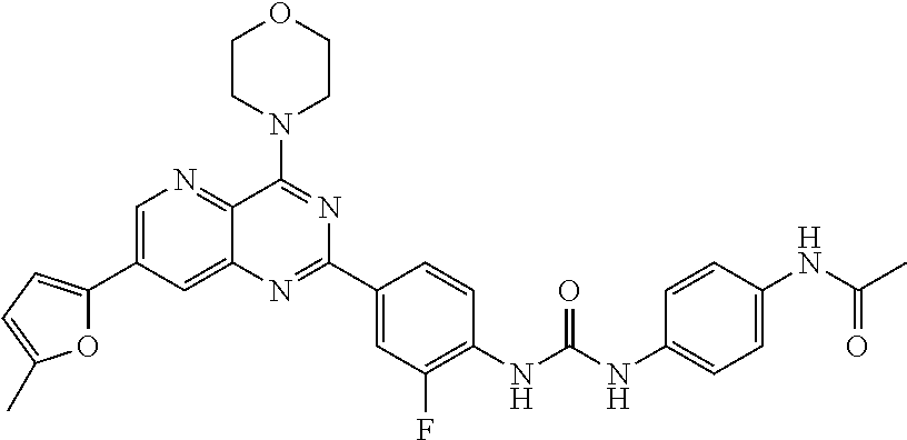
O1C(C2=CN=C3C(=C2)N=C(C2=CC(F)=C(NC(NC4=CC=C(NC(C)=O)C=C4)=O)C=C2)N=C3N2CCOCC2)=CC=C1C
